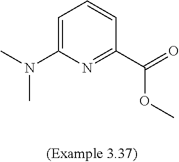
CN(C)C1=CC=CC(C(=O)OC)=N1
